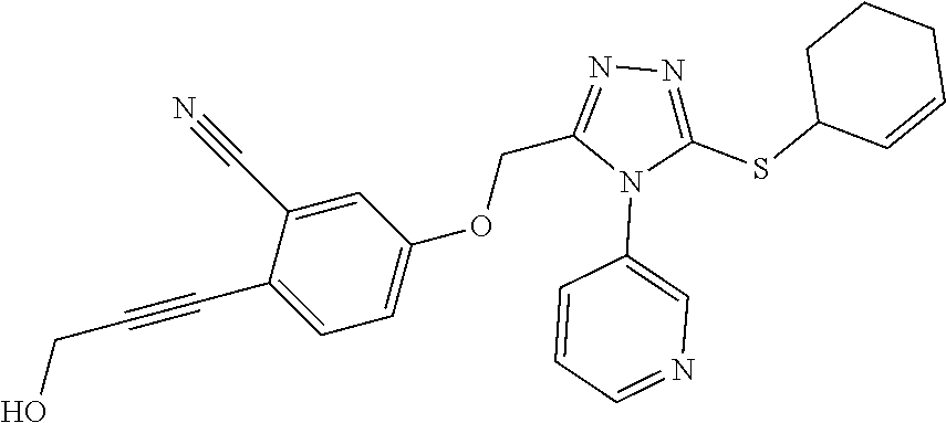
C1=C(C#N)C(C#CCO)=CC=C1OCC1=NN=C(SC2C=CCCC2)N1C1=CN=CC=C1
